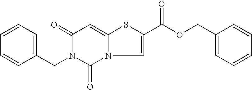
C1=CC=CC(CN2C(=O)N3C(=CC2=O)SC(C(OCC2=CC=CC=C2)=O)=C3)=C1
